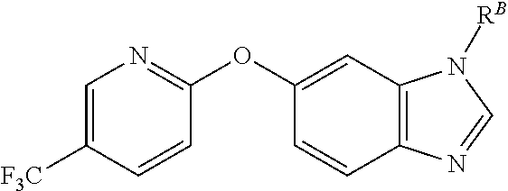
[F3C]C1=CN=C(OC2=CC3=C(C=C2)N=CN3[RB])C=C1
